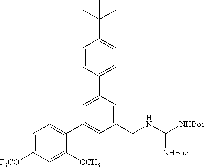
C1=CC(C2=CC(C3=CC=C([F3CO])C=C3[OCH3])=CC(CNC([NHBoc])[NHBoc])=C2)=CC=C1C(C)(C)C
